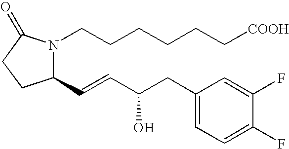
N1(CCCCCC[COOH])C(C=CC(CC2=CC=C(F)C(F)=C2)O)CCC1=O
